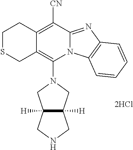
[2HCl].C12=C([CN])C3=NC4=C(N3C(N3CC5([H])C([H])(C3)CNC5)=C1CSCC2)C=CC=C4
